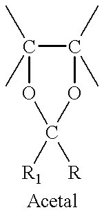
C1(C)(C)C(C)(C)OC([R1])([R])O1
